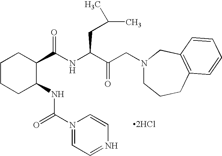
[2HCl].C1CCC(NC(N2=CC=NC=C2)=O)C(C(NC(C(=O)CN2CCCC3=C(C2)C=CC=C3)CC(C)C)=O)C1
